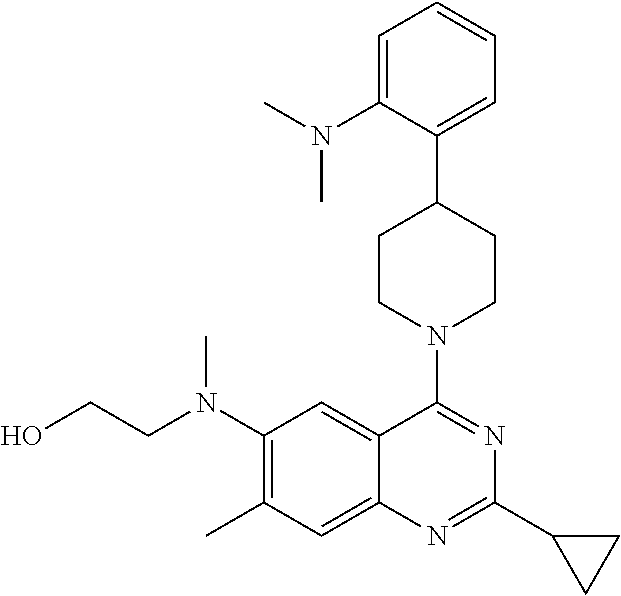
C1(N(CCO)C)=C(C)C=C2C(=C1)C(N1CCC(C3=CC=CC=C3N(C)C)CC1)=NC(C1CC1)=N2
